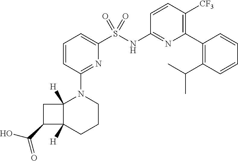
C1=CC(N2C3([H])C([H])(CCC2)C(C(=O)O)C3)=NC(S(NC2=NC(C3=C(C(C)C)C=CC=C3)=C([CF3])C=C2)(=O)=O)=C1
